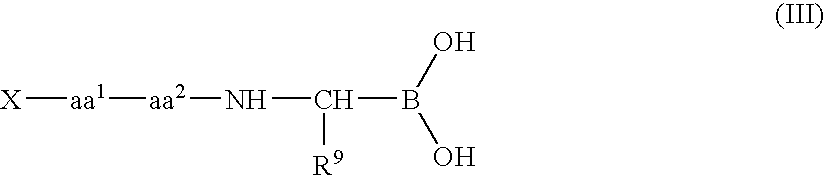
[X][aa1][aa2]NC(B(O)O)[R9]
